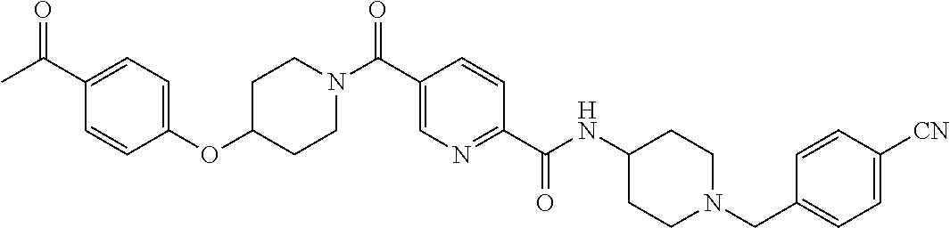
C1CN(C(C2=CN=C(C(=O)NC3CCN(CC4=CC=C([CN])C=C4)CC3)C=C2)=O)CCC1OC1=CC=C(C(C)=O)C=C1
